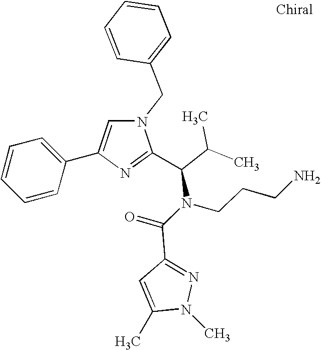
N1(CC2=CC=CC=C2)C=C(C2=CC=CC=C2)N=C1C(C(C)C)N(C(=O)C1=NN(C)C(C)=C1)CCCN
